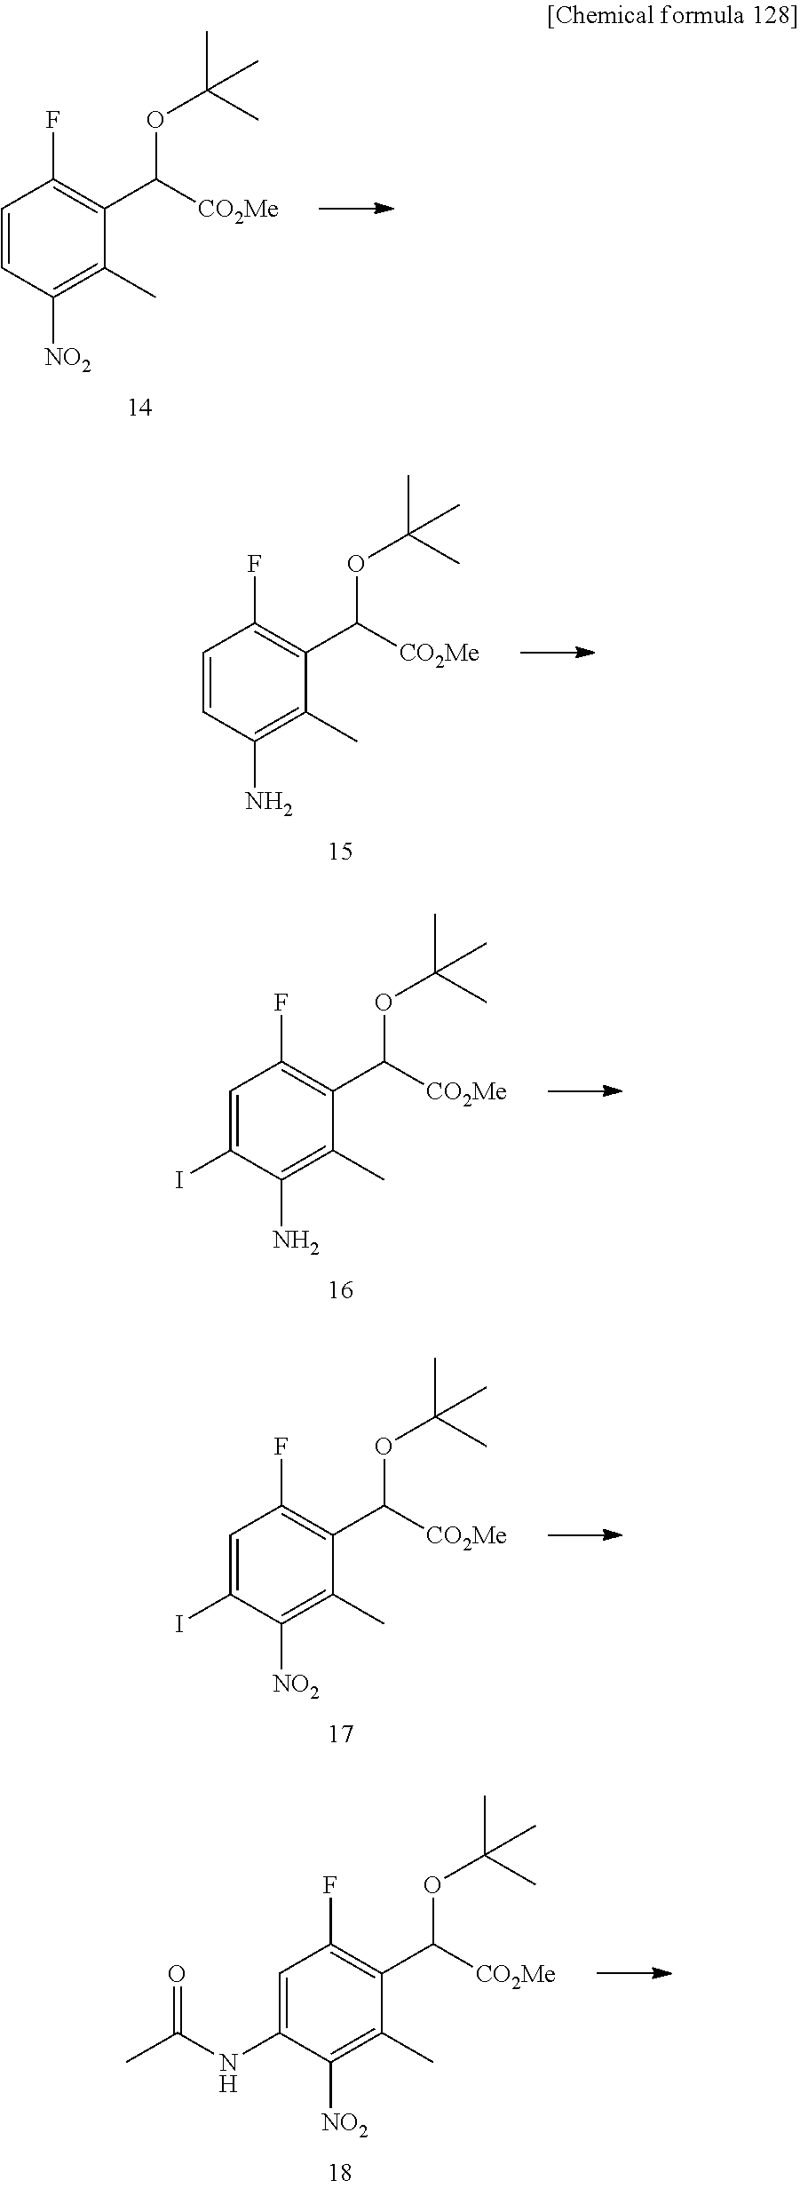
C1=CC([NO2])=C(C)C(C([CO2Me])OC(C)(C)C)=C1F.C1=CC(N)=C(C)C(C([CO2Me])OC(C)(C)C)=C1F.C1=C(I)C(N)=C(C)C(C([CO2Me])OC(C)(C)C)=C1F.C1=C(I)C([NO2])=C(C)C(C([CO2Me])OC(C)(C)C)=C1F.C1=C(NC(=O)C)C([NO2])=C(C)C(C([CO2Me])OC(C)(C)C)=C1F
